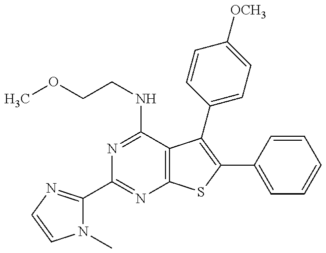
N1(C)C(C2=NC3=C(C(NCCOC)=N2)C(C2=CC=C([OCH3])C=C2)=C(C2=CC=CC=C2)S3)=NC=C1
